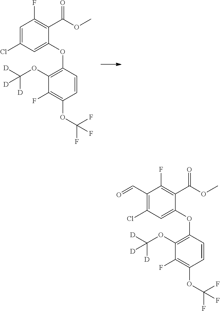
C1(OC2=C(OC([D])([D])[D])C(F)=C(OC(F)(F)F)C=C2)=CC(Cl)=CC(F)=C1C(OC)=O.C1(OC2=C(OC([D])([D])[D])C(F)=C(OC(F)(F)F)C=C2)=CC(Cl)=C(C=O)C(F)=C1C(OC)=O
